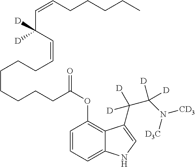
C1=CC=C2C(=C1OC(CCCCCCCC=CC(C=CCCCCC)([D])[D])=O)C(C(C(N([D3C])[CD3])([D])[D])([D])[D])=CN2
